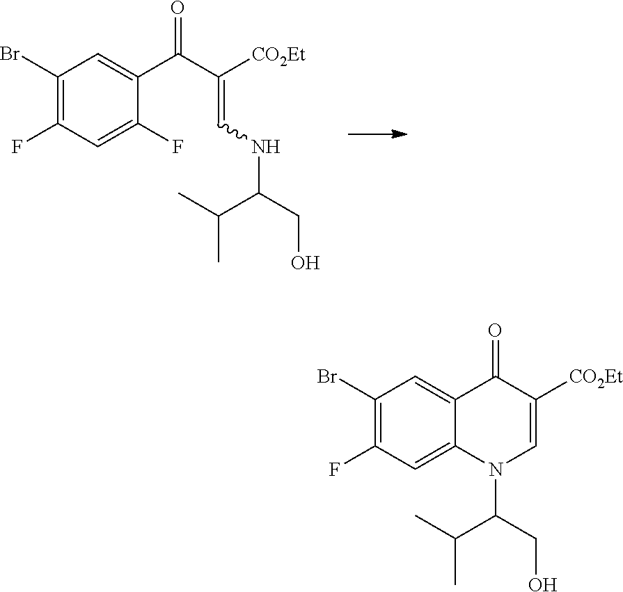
C1(Br)=C(F)C=C(F)C(C(C([CO2Et])=CNC(CO)C(C)C)=O)=C1.C1(Br)=C(F)C=C2C(=C1)C(=O)C([CO2Et])=CN2C(CO)C(C)C
